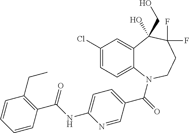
C12=CC(Cl)=CC=C1N(C(=O)C1=CC=C(NC(C3=C(CC)C=CC=C3)=O)N=C1)CCC(F)(F)C2(CO)O
